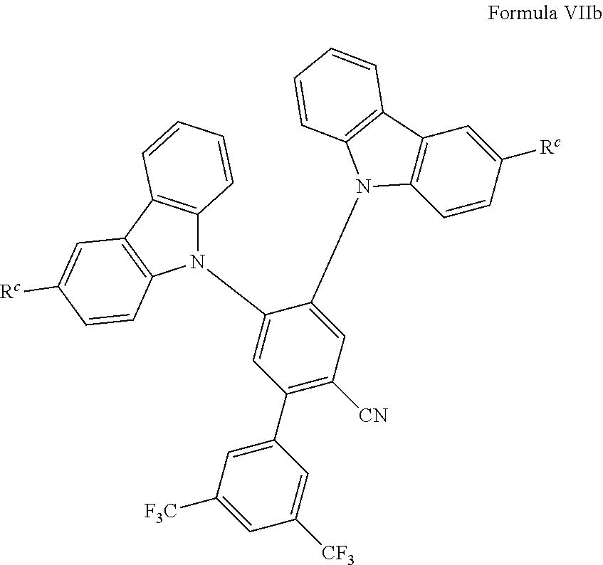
C12=C(C3=C(C=CC([Rc])=C3)N1C1=CC(C3=CC([F3C])=CC([CF3])=C3)=C([CN])C=C1N1C3=C(C4=C1C=CC=C4)C=C([Rc])C=C3)C=CC=C2
